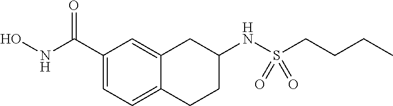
C1(C(NO)=O)=CC=C2C(=C1)CC(NS(CCCC)(=O)=O)CC2
